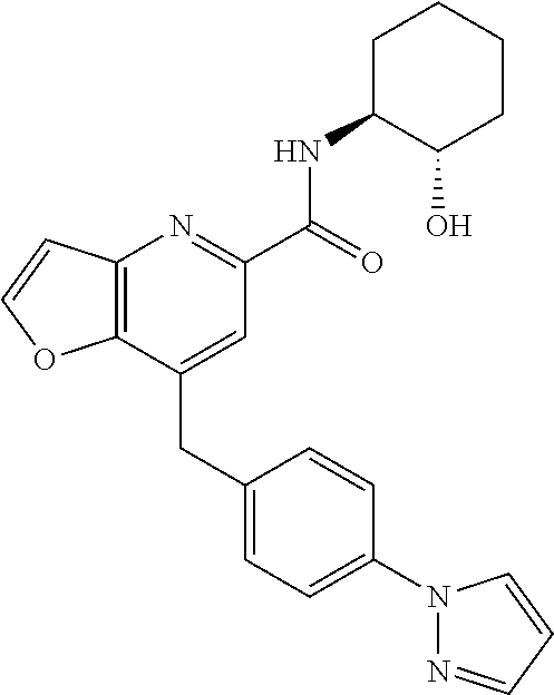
C12=C(C=CO1)N=C(C(NC1C(O)CCCC1)=O)C=C2CC1=CC=C(N2N=CC=C2)C=C1
